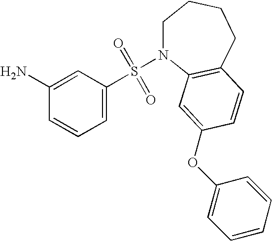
C1(N)=CC(S(=O)(=O)N2CCCCC3=C2C=C(OC2=CC=CC=C2)C=C3)=CC=C1
